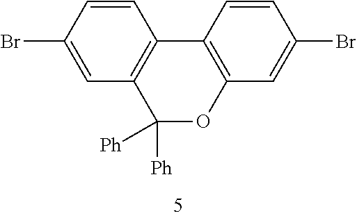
C1=C(Br)C=CC2=C1C([Ph])([Ph])OC1=C2C=CC(Br)=C1
